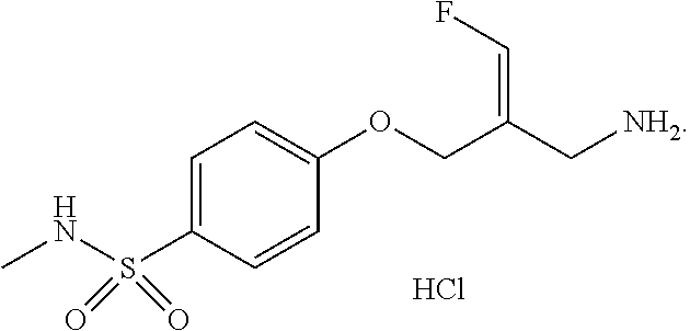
C1=C(S(NC)(=O)=O)C=CC(OCC(C[NH2])=CF)=C1.Cl
